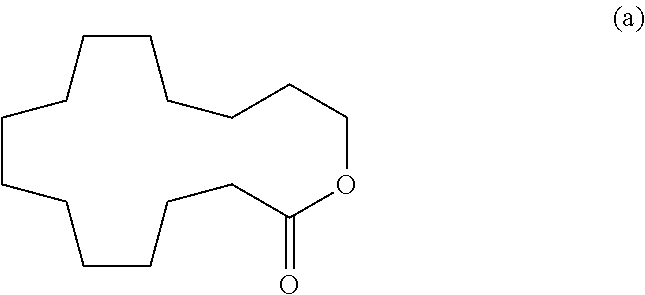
C1CCOC(=O)CCCCCCCCCCC1
